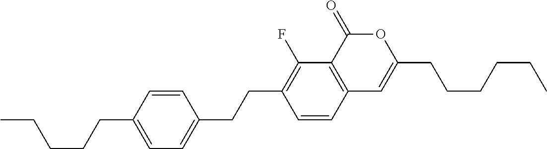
C12=C(C(=O)OC(CCCCCC)=C1)C(F)=C(CCC1=CC=C(CCCCC)C=C1)C=C2
